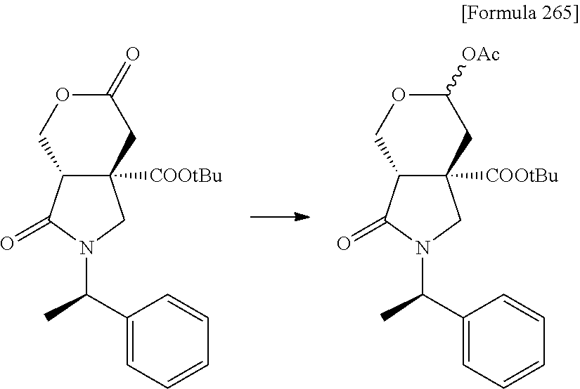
C12([COOtBu])C(C(=O)N(C(C)C3=CC=CC=C3)C1)COC([OAc])C2.C12([COOtBu])C(C(=O)N(C(C)C3=CC=CC=C3)C1)COC(=O)C2
